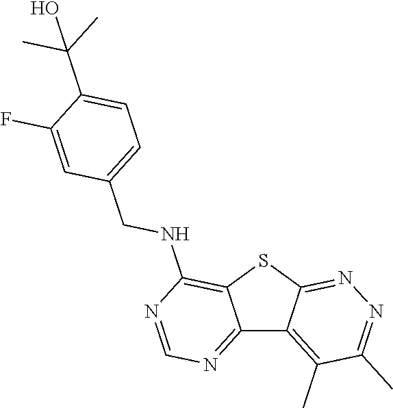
C12=NC=NC(NCC3=CC=C(C(C)(C)O)C(F)=C3)=C1SC1=NN=C(C)C(C)=C21
